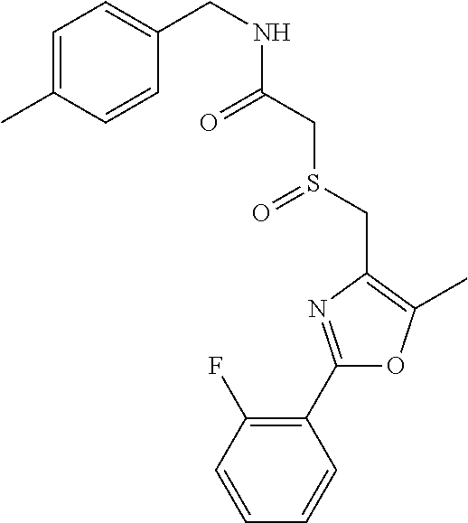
C1=CC(F)=C(C2=NC(CS(=O)CC(=O)NCC3=CC=C(C)C=C3)=C(C)O2)C=C1
